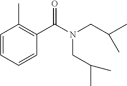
C1=CC=CC(C(=O)N(CC(C)C)CC(C)C)=C1C
